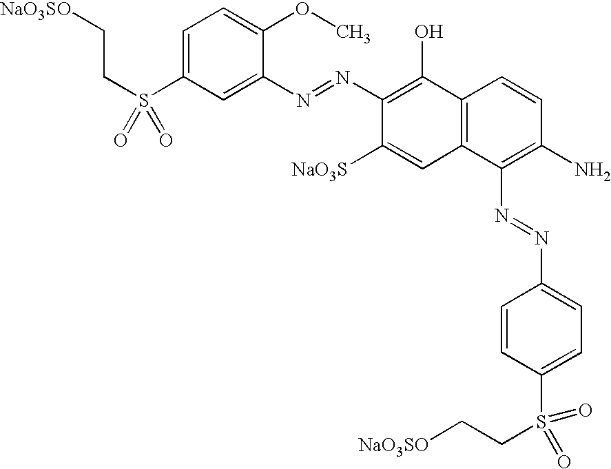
C1=C(S(CC[NaO3SO])(=O)=O)C=C(N=NC2=C(O)C3=C(C=C2[NaO3S])C(N=NC2=CC=C(S(CC[NaO3SO])(=O)=O)C=C2)=C(N)C=C3)C(OC)=C1
